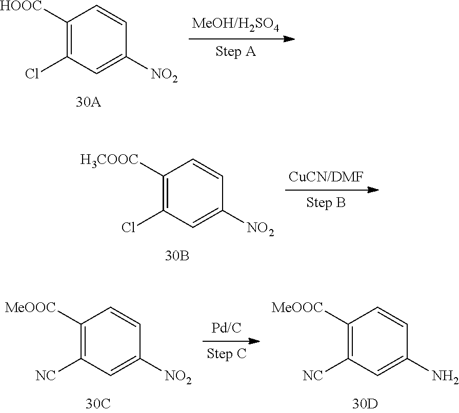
C1([HOOC])=C(Cl)C=C([NO2])C=C1.C1([H3COOC])=C(Cl)C=C([NO2])C=C1.C1([MeOOC])=C([NC])C=C([NO2])C=C1.C1([MeOOC])=C([NC])C=C(N)C=C1
